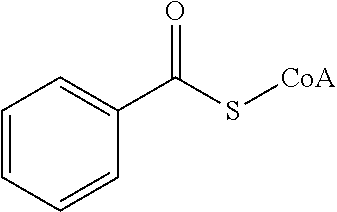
C1(C(S[CoA])=O)=CC=CC=C1
